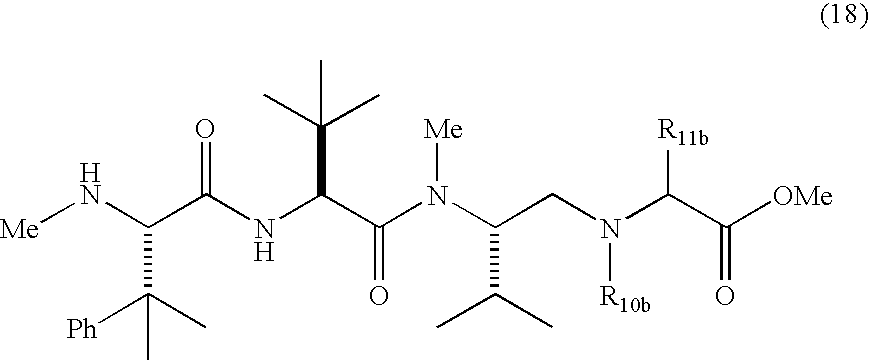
[Me]NC(C(NC(C(N(C(CN(C(C([OMe])=O)[R11b])[R10b])C(C)C)[Me])=O)C(C)(C)C)=O)C(C)([Ph])C
